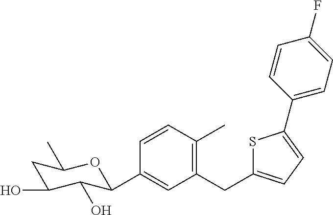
C1=CC(C)=C(CC2=CC=C(C3=CC=C(F)C=C3)S2)C=C1C1C(O)C(O)CC(C)O1
